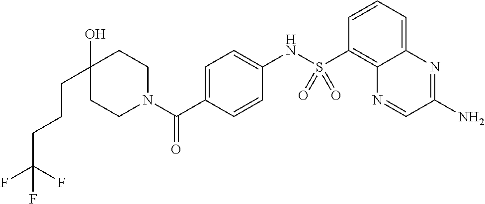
C1CN(C(C2=CC=C(NS(=O)(=O)C3=C4C(=CC=C3)N=C(N)C=N4)C=C2)=O)CCC1(O)CCCC(F)(F)F
